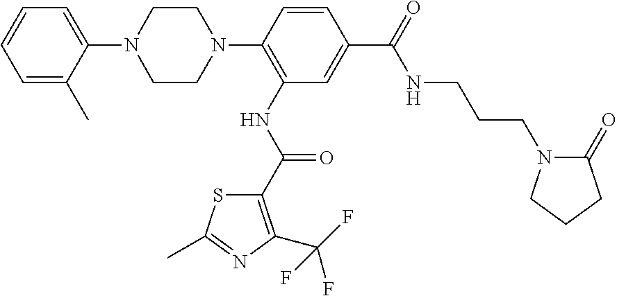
C1=C(C)C(N2CCN(C3=C(NC(C4=C(C(F)(F)F)N=C(C)S4)=O)C=C(C(=O)NCCCN4C(=O)CCC4)C=C3)CC2)=CC=C1
